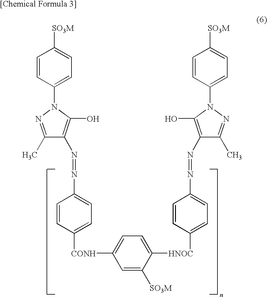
C1=CC(N2C(O)=C(N=NC3=CC=C([CONH]C4=CC=C([HNOC]C5=CC=C(N=NC6=C(O)N(C7=CC=C([SO3M])C=C7)N=C6C)C=C5)C([SO3M])=C4)C=C3)C(C)=N2)=CC=C1[SO3M]
